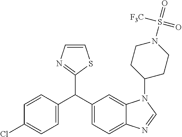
C1(Cl)=CC=C(C(C2=CC=C3C(=C2)N(C2CCN(S(=O)([F3C])=O)CC2)C=N3)C2=NC=CS2)C=C1
